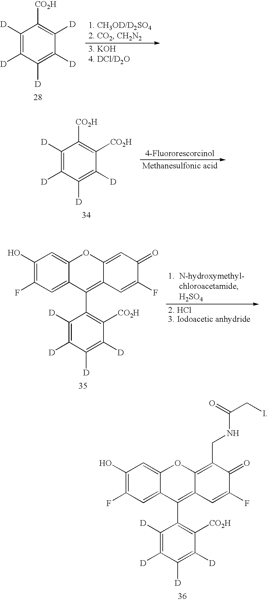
C1([D])=C([D])C([D])=C([D])C([D])=C1[CO2H].C1([D])=C([D])C([D])=C([D])C([CO2H])=C1[CO2H].C1(O)=C(F)C=C2C(=C1)OC1=CC(=O)C(F)=CC1=C2C1=C([CO2H])C([D])=C([D])C([D])=C1[D].C1(O)=C(F)C=C2C(=C1)OC1=C(CNC(CI)=O)C(=O)C(F)=CC1=C2C1=C([CO2H])C([D])=C([D])C([D])=C1[D]
